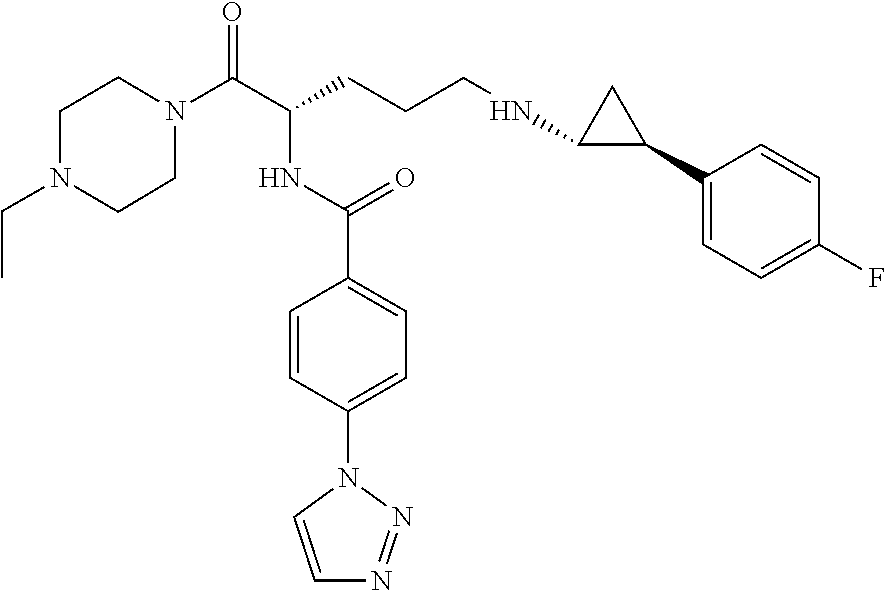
C1N(C(C(CCCNC2C(C3=CC=C(F)C=C3)C2)NC(C2=CC=C(N3C=CN=N3)C=C2)=O)=O)CCN(CC)C1
